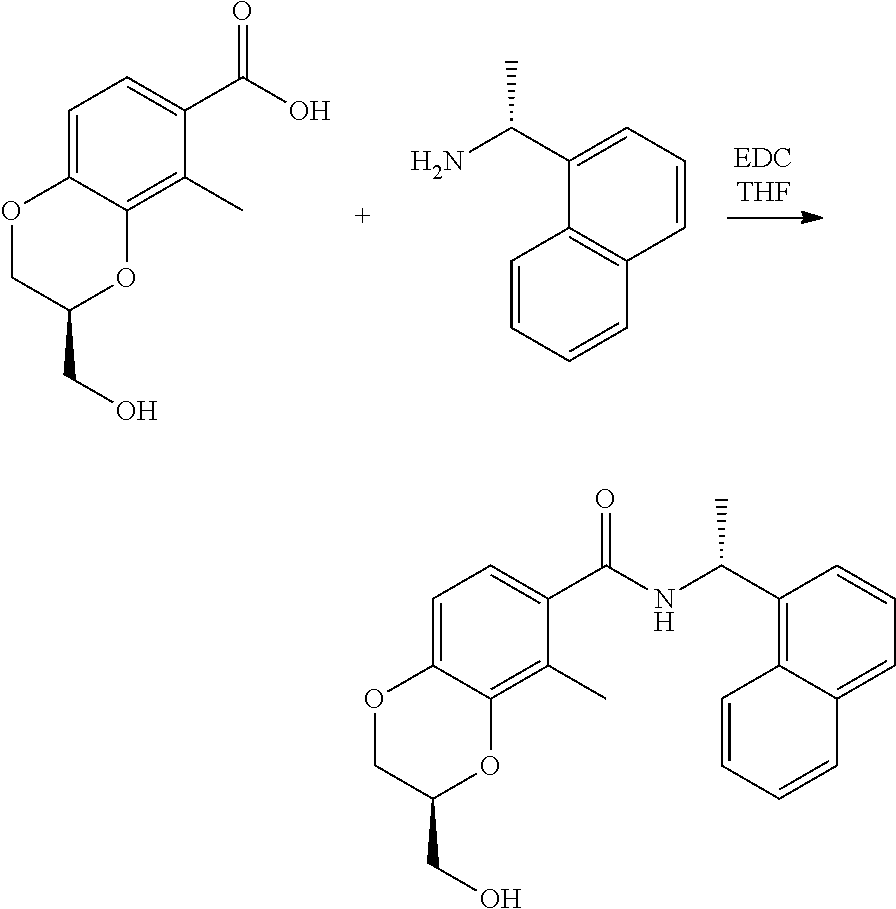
C1=C2C(=C(C)C(C(O)=O)=C1)OC(CO)CO2.C1=CC=CC2=C1C(C(N)C)=CC=C2.C1=C2C(=C(C)C(C(NC(C3=C4C(=CC=C3)C=CC=C4)C)=O)=C1)OC(CO)CO2
